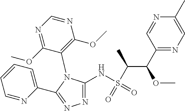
C1=CC=NC(C2=NN=C(NS(C(C(C3=NC=C(C)N=C3)OC)C)(=O)=O)N2C2=C(OC)N=CN=C2OC)=C1
